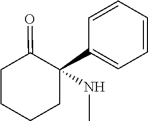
C1(C2(NC)CCCCC2=O)=CC=CC=C1
